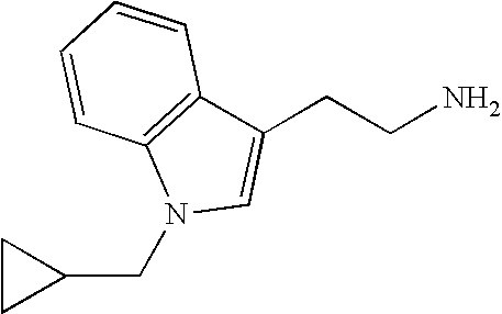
C1(CCN)=CN(CC2CC2)C2=C1C=CC=C2
